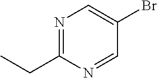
N1=C(CC)N=CC(Br)=C1
